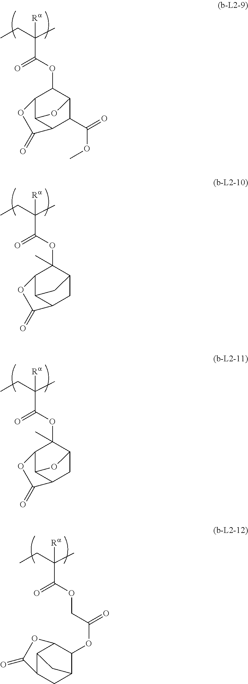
O(C(=O)C([Ra])(CC)C)C1C2C(C(OC)=O)C3C(C1OC3=O)O2.O(C(=O)C([Ra])(CC)C)C1(C)C2CC3C(C1OC3=O)C2.O(C(=O)C([Ra])(CC)C)C1(C)C2CC3C(C1OC3=O)O2.O(C(=O)C([Ra])(CC)C)CC(OC1C2C3C(CC1C3)C(=O)O2)=O
